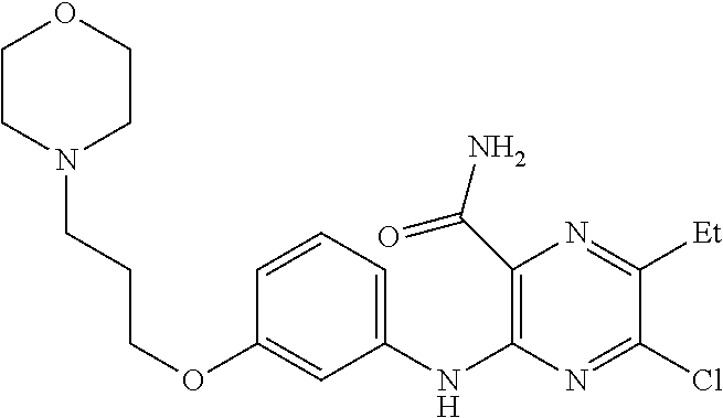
C1=CC=C(NC2=C(C(N)=O)N=C([Et])C(Cl)=N2)C=C1OCCCN1CCOCC1
